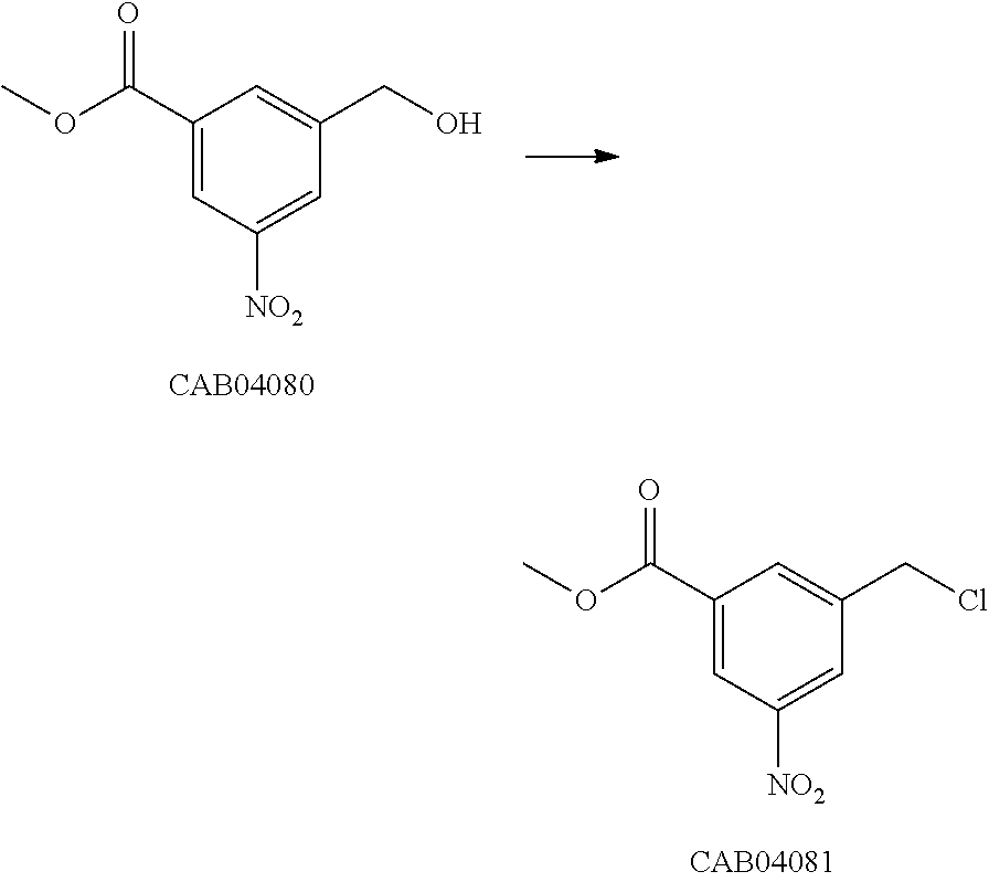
C1(C(OC)=O)=CC([NO2])=CC(CO)=C1.C1(C(OC)=O)=CC([NO2])=CC(CCl)=C1
